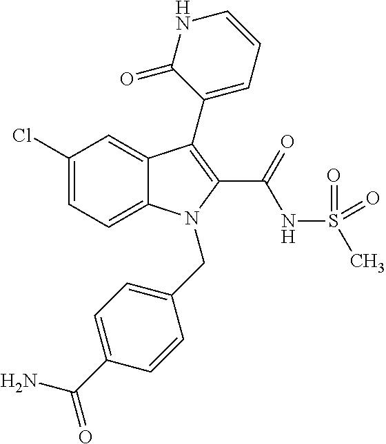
C1(Cl)=CC=C2C(=C1)C(C1=CC=CNC1=O)=C(C(NS(C)(=O)=O)=O)N2CC1=CC=C(C(N)=O)C=C1
